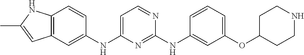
C12=C(C=C(NC3=CC=NC(NC4=CC(OC5CCNCC5)=CC=C4)=N3)C=C1)C=C(C)N2
